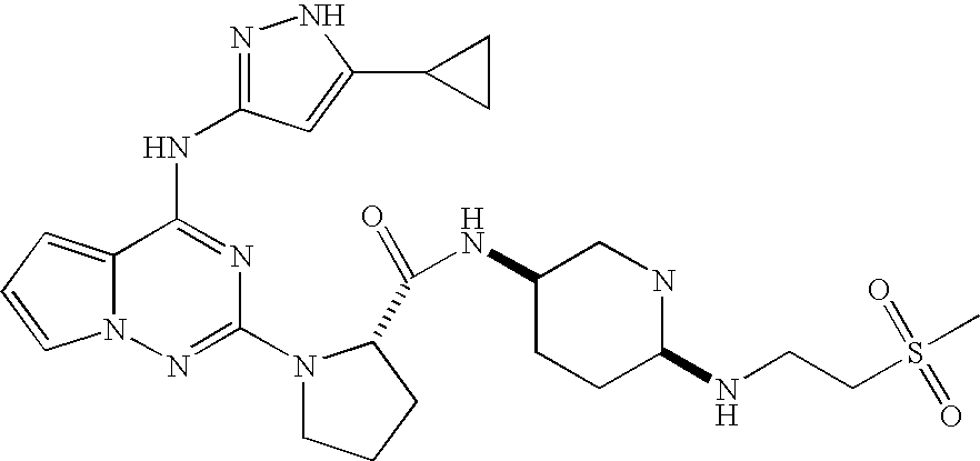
C12=CC=CN1N=C(N1CCCC1C(=O)NC1CCC(NCCS(C)(=O)=O)NC1)N=C2NC1=NNC(C2CC2)=C1
